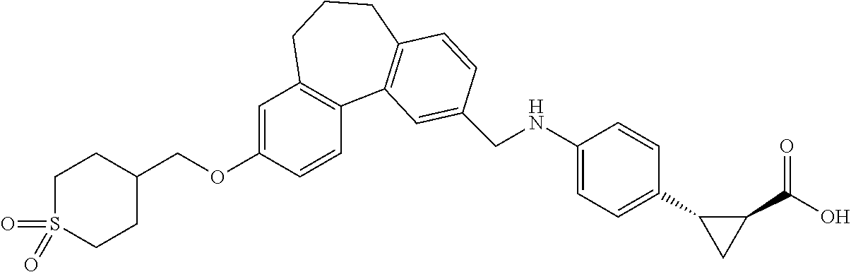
C(NC1=CC=C(C2CC2C(O)=O)C=C1)C1=CC2=C(CCCC3=C2C=CC(OCC2CCS(=O)(=O)CC2)=C3)C=C1
